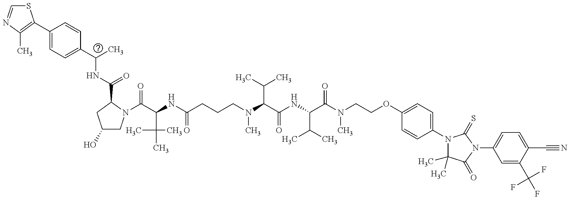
S1C=NC(C)=C1C1=CC=C(C(C)NC(=O)C2N(C(C(NC(CCCN(C(C(NC(C(N(CCOC3=CC=C(N4C(C)(C)C(=O)N(C5=CC=C(C#N)C(C(F)(F)F)=C5)C4=S)C=C3)C)=O)C(C)C)=O)C(C)C)C)=O)C(C)(C)C)=O)CC(O)C2)C=C1
